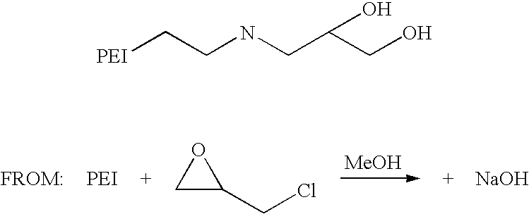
C1C(CCl)O1.[MeOH].[NaOH].[PEI]CCNCC(CO)O
